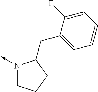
N1(->C)CCCC1CC1=CC=CC=C1F
